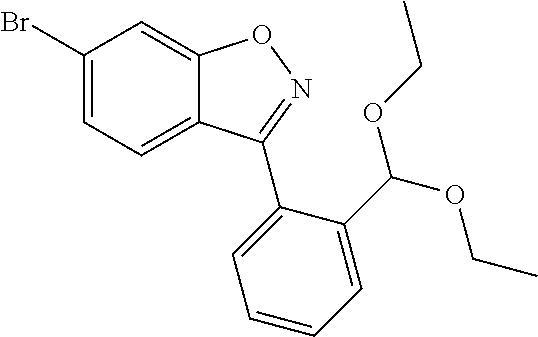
C1(Br)=CC=C2C(=C1)ON=C2C1=CC=CC=C1C(OCC)OCC
